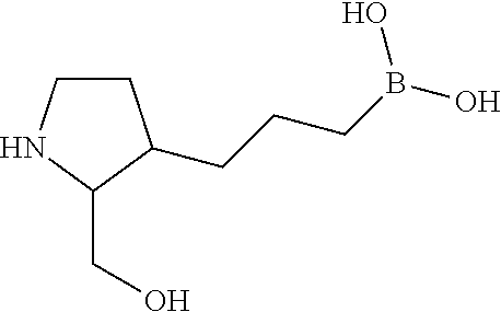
C1CNC(CO)C1CCCB(O)O
